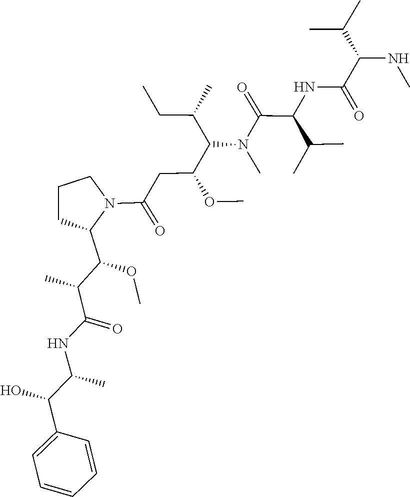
O(C)C(C1N(C(CC(C(N(C)C(C(NC(C(C(C)C)NC)=O)C(C)C)=O)C(CC)C)OC)=O)CCC1)C(C(NC(C(C1=CC=CC=C1)O)C)=O)C
